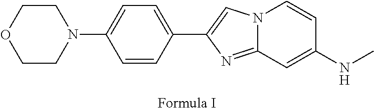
N12C(=NC(C3=CC=C(N4CCOCC4)C=C3)=C1)C=C(NC)C=C2
